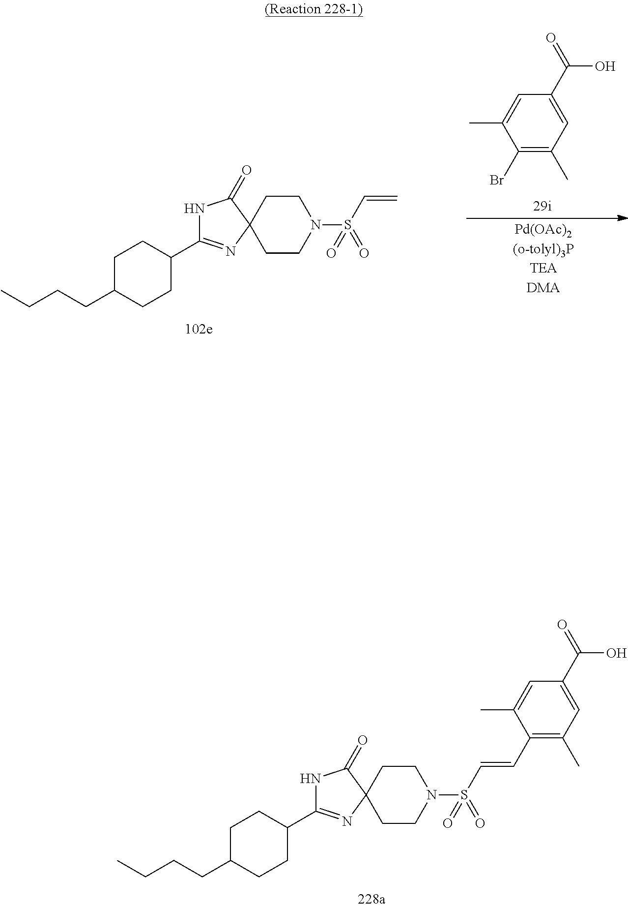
C1(Br)=C(C)C=C(C(=O)O)C=C1C.N1C(C2CCC(CCCC)CC2)=NC2(C1=O)CCN(S(=O)(=O)C=C)CC2.N1C(C2CCC(CCCC)CC2)=NC2(C1=O)CCN(S(=O)(=O)C=CC1=C(C)C=C(C(=O)O)C=C1C)CC2
